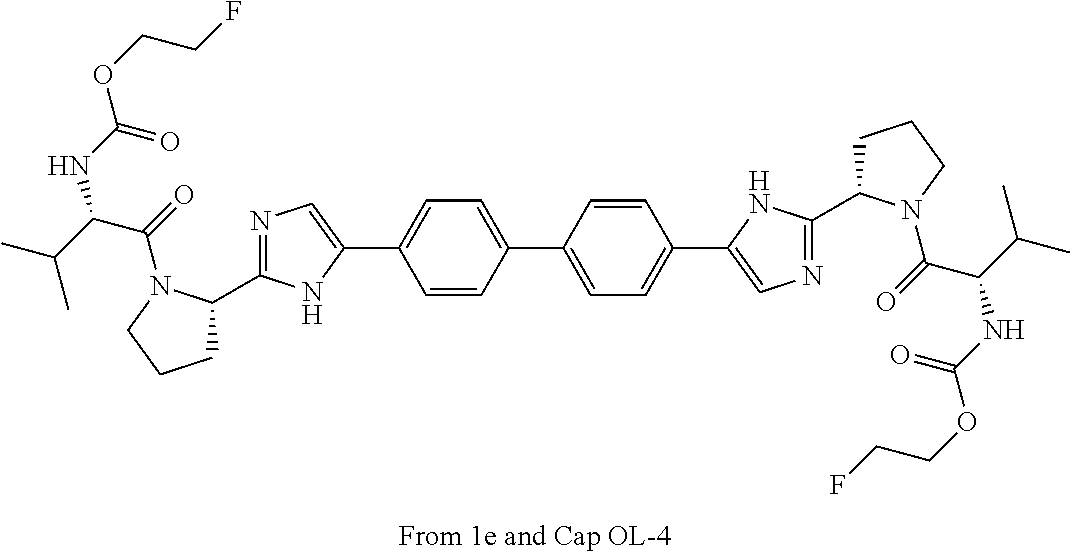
N1=C(C2CCCN2C(=O)C(NC(=O)OCCF)C(C)C)NC(C2=CC=C(C3=CC=C(C4=CN=C(C5CCCN5C(=O)C(NC(=O)OCCF)C(C)C)N4)C=C3)C=C2)=C1
